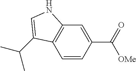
C1=CC(C(=O)[OMe])=CC2=C1C(C(C)C)=CN2
